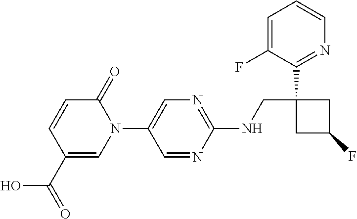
C1=C(F)C(C2(CNC3=NC=C(N4C=C(C(O)=O)C=CC4=O)C=N3)CC(F)C2)=NC=C1
